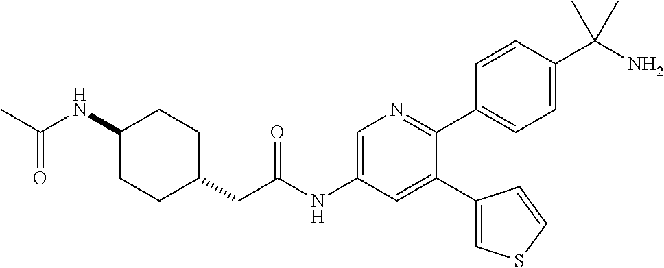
C1(NC(C)=O)CCC(CC(NC2=CN=C(C3=CC=C(C(N)(C)C)C=C3)C(C3=CSC=C3)=C2)=O)CC1
